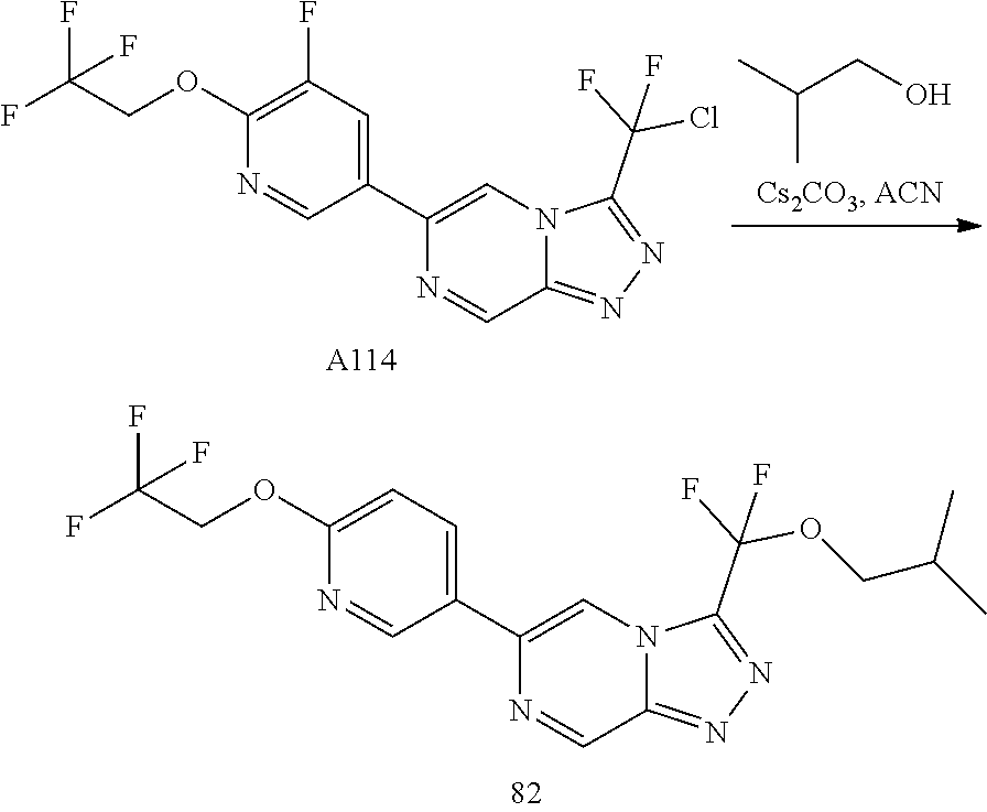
N1=C(C(OCC(C)C)(F)F)N2C(=N1)C=NC(C1=CC=C(OCC(F)(F)F)N=C1)=C2.[A114].C(C)(C)CO.N1=C(C(F)(F)Cl)N2C(=N1)C=NC(C1=CC(F)=C(OCC(F)(F)F)N=C1)=C2
